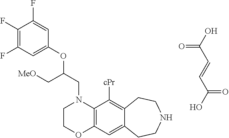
C(=CC(O)=O)C(=O)O.C12=C(C=C3C(=C1[cPr])CCNCC3)OCCN2CC(OC1=CC(F)=C(F)C(F)=C1)C[MeO]
